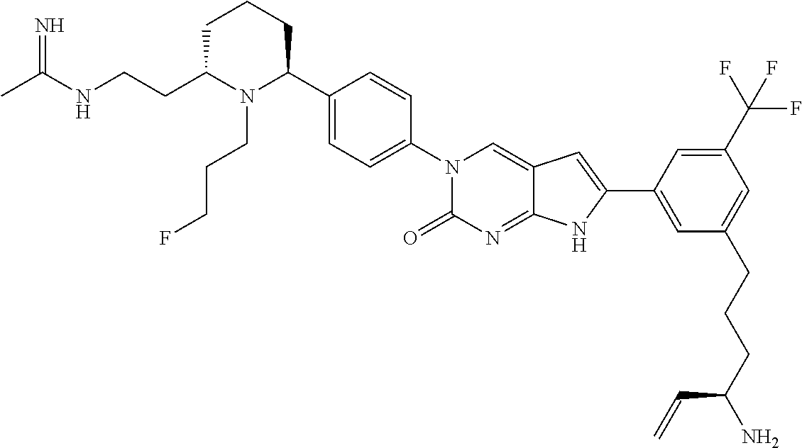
C1C(CCNC(C)=N)N(CCCF)C(C2=CC=C(N3C(=O)N=C4C(=C3)C=C(C3=CC(CCCC(N)C=C)=CC(C(F)(F)F)=C3)N4)C=C2)CC1
